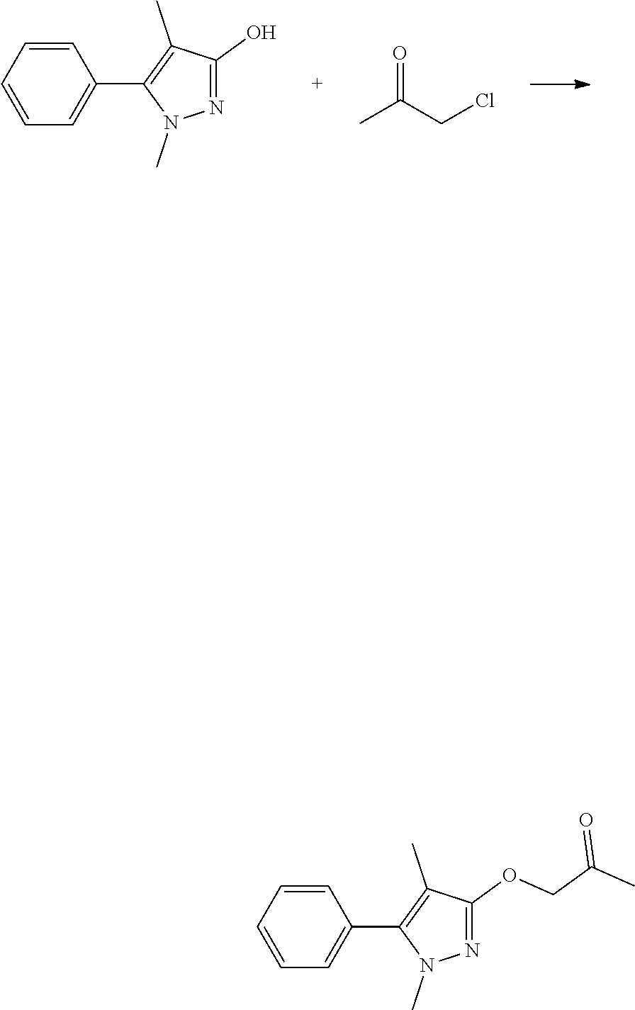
N1=C(O)C(C)=C(C2=CC=CC=C2)N1C.CC(CCl)=O.N1=C(OCC(=O)C)C(C)=C(C2=CC=CC=C2)N1C
